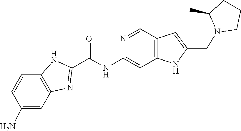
C1CN(CC2=CC3=C(C=C(NC(C4=NC5=C(N4)C=CC(N)=C5)=O)N=C3)N2)C(C)C1
